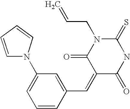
O=C1C(=CC2=CC(N3C=CC=C3)=CC=C2)C(=O)N(CC=C)C(=S)N1
